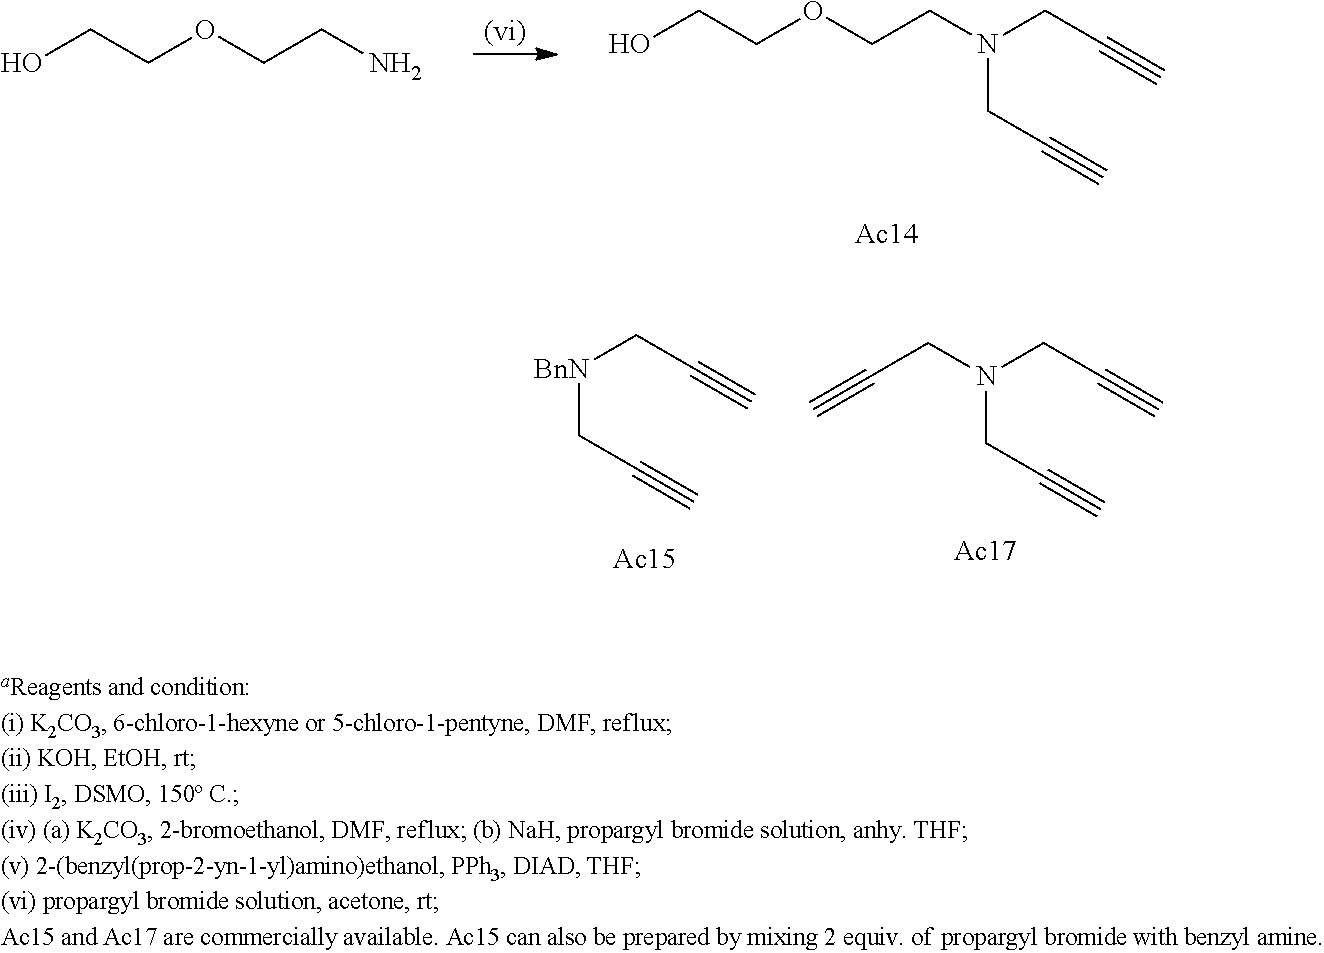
OCCOCCN(CC#C)CC#C.[Ac14].OCCOCCN.[BnN](CC#C)CC#C.[Ac15].C(CN(CC#C)CC#C)#C.[Ac17]
